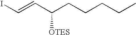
C(C(CCCCC)[OTES])=CI
